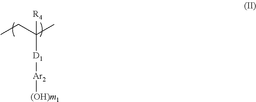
C([D1][Ar2][(OH)m1])(C)(CC)[R4]
